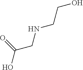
OC(=O)CNCCO
